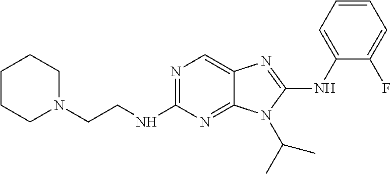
C1(NCCN2CCCCC2)=NC=C2C(=N1)N(C(C)C)C(NC1=CC=CC=C1F)=N2
